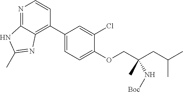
N1=C2C(=C(C3=CC=C(OCC(CC(C)C)(C)N[Boc])C(Cl)=C3)C=C1)N=C(C)N2
